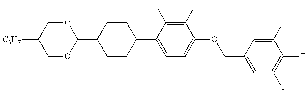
C1(C2CCC(C3=CC=C(OCC4=CC(F)=C(F)C(F)=C4)C(F)=C3F)CC2)OCC([C3H7])CO1
